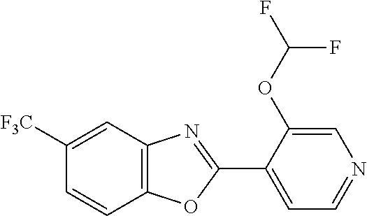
C12=C(C=C([F3C])C=C1)N=C(C1=CC=NC=C1OC(F)F)O2
